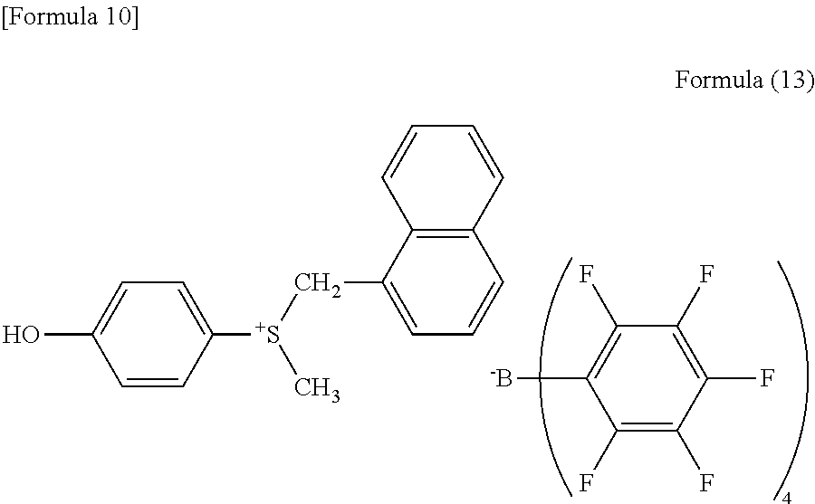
C1=CC([S+](CC2=CC=CC3=C2C=CC=C3)C)=CC=C1O.C1([-B])=C(F)C(F)=C(F)C(F)=C1F
